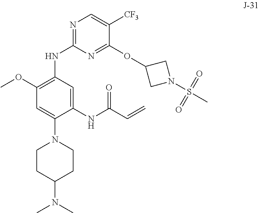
C1CC(N(C)C)CCN1C1=CC(OC)=C(NC2=NC=C([CF3])C(OC3CN(S(C)(=O)=O)C3)=N2)C=C1NC(C=C)=O
